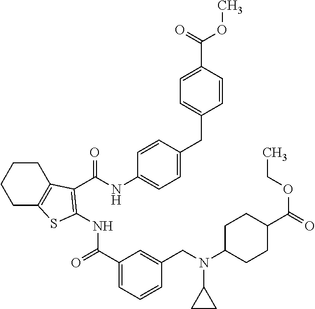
C1CC2=C(CC1)SC(NC(=O)C1=CC=CC(CN(C3CC3)C3CCC(C(=O)OCC)CC3)=C1)=C2C(NC1=CC=C(CC2=CC=C(C(=O)OC)C=C2)C=C1)=O
